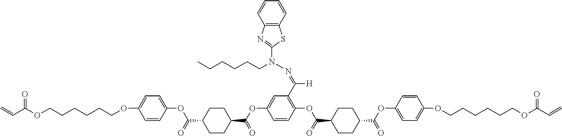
C=CC(=O)OCCCCCCOC1=CC=C(OC(=O)C2CCC(C(=O)OC3=CC(C([H])=NN(CCCCCC)C4=NC5=C(S4)C=CC=C5)=C(OC(=O)C4CCC(C(OC5=CC=C(OCCCCCCOC(C=C)=O)C=C5)=O)CC4)C=C3)CC2)C=C1
